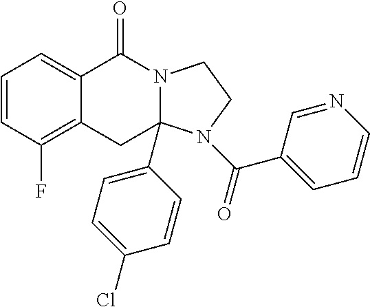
C1=CC(F)=C2C(=C1)C(=O)N1CCN(C(C3=CC=CN=C3)=O)C1(C1=CC=C(Cl)C=C1)C2
